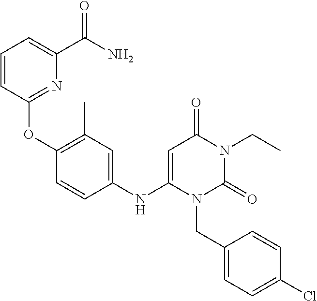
C1(NC2=CC(=O)N(CC)C(=O)N2CC2=CC=C(Cl)C=C2)=CC(C)=C(OC2=NC(C(N)=O)=CC=C2)C=C1
